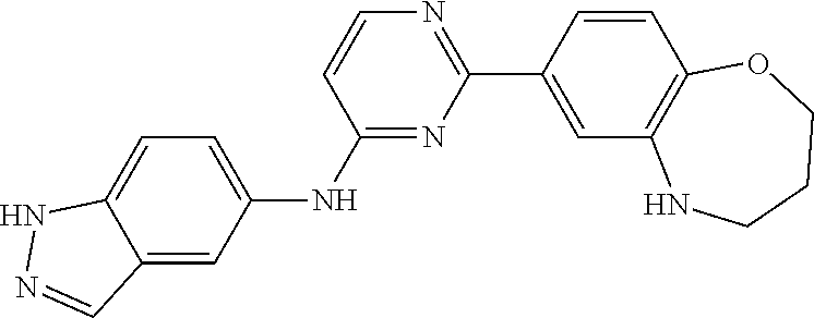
C1(C2=CC3=C(C=C2)OCCCN3)=NC=CC(NC2=CC=C3NN=CC3=C2)=N1
